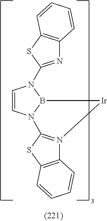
C1=CN2B(N1C1=NC3=C(S1)C=CC=C3)[Ir]N1=C2SC2=C1C=CC=C2
